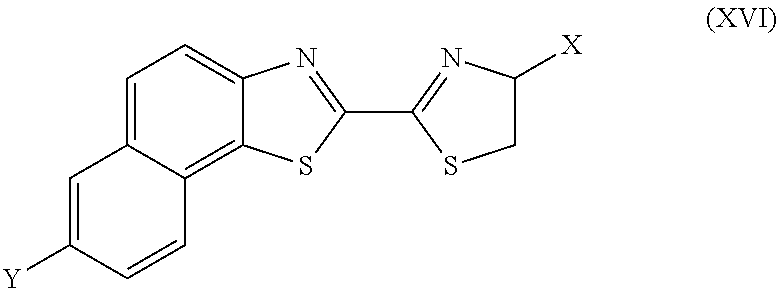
C1=C2C(=C3C(=C1)N=C(C1=NC([X])CS1)S3)C=CC([Y])=C2
